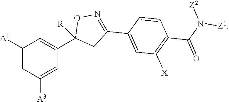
C1([A1])=CC([A3])=CC(C2([R])CC(C3=CC([X])=C(C(N([Z2])[Z1])=O)C=C3)=NO2)=C1
